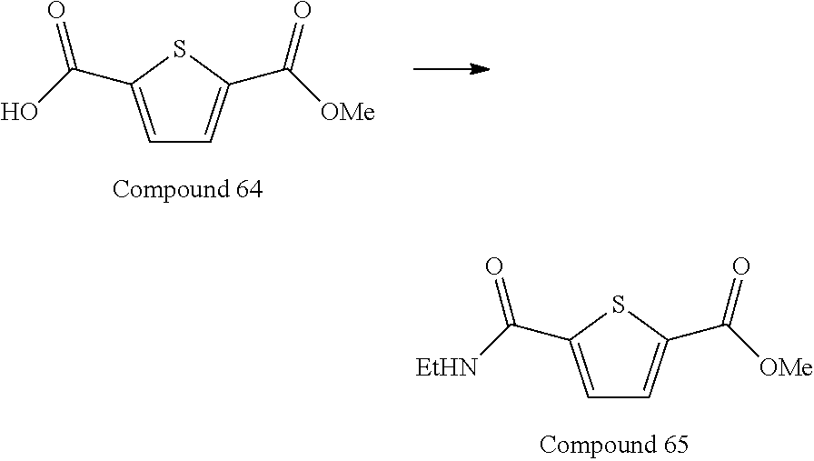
C1=C(C(O)=O)SC(C([OMe])=O)=C1.C1=C(C([EtHN])=O)SC(C([OMe])=O)=C1
